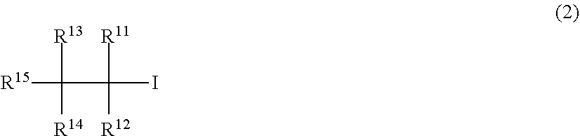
[R15]C(C(I)([R11])[R12])([R13])[R14]
